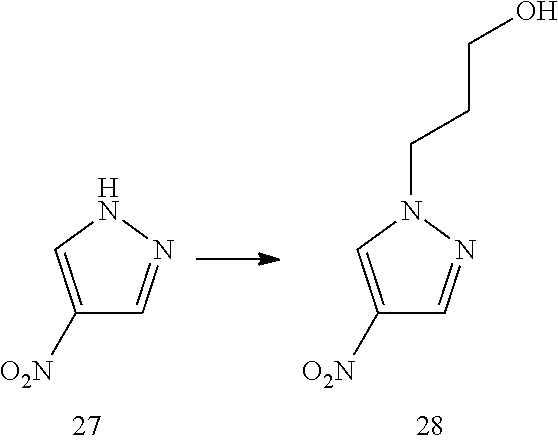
C1([O2N])=CNN=C1.C1([O2N])=CN(CCCO)N=C1
